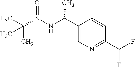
CC(S(NC(C1=CN=C(C(F)F)C=C1)C)=O)(C)C
